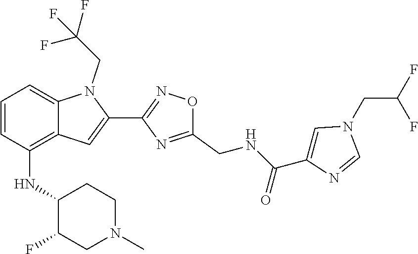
C1=CC(NC2C(F)CN(C)CC2)=C2C(=C1)N(CC(F)(F)F)C(C1=NOC(CNC(C3=CN(CC(F)F)C=N3)=O)=N1)=C2
